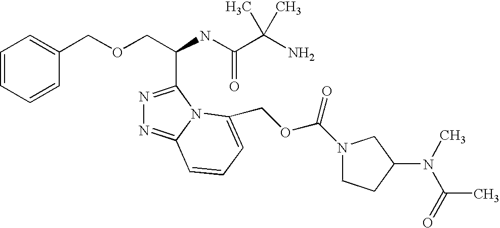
C(OCC(C1=NN=C2N1C(COC(N1CCC(N(C(C)=O)C)C1)=O)=CC=C2)NC(=O)C(C)(N)C)C1=CC=CC=C1
